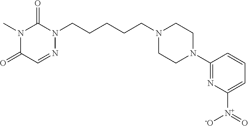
C(CCN1CCN(C2=NC([N+](=O)[-O])=CC=C2)CC1)CCN1C(=O)N(C)C(=O)C=N1
